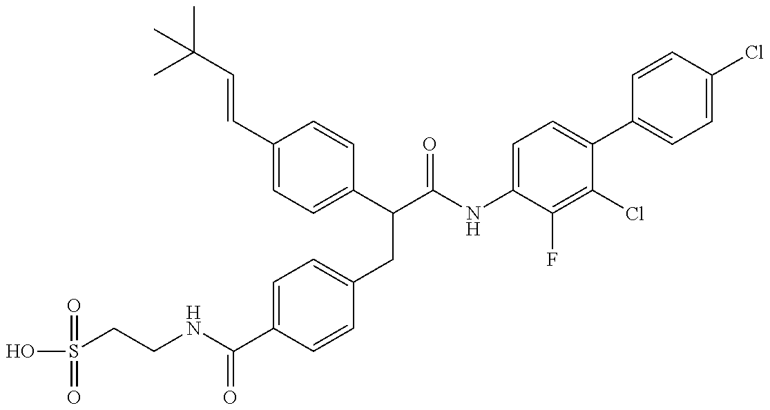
OS(=O)(CCNC(=O)C1=CC=C(CC(C2=CC=C(C=CC(C)(C)C)C=C2)C(=O)NC2=CC=C(C3=CC=C(Cl)C=C3)C(Cl)=C2F)C=C1)=O
